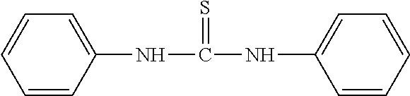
C1=CC(NC(=S)NC2=CC=CC=C2)=CC=C1
